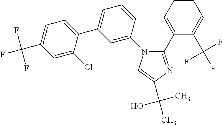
C1(C2=CC=CC=C2C(F)(F)F)=NC(C(O)(C)C)=CN1C1=CC(C2=CC=C(C(F)(F)F)C=C2Cl)=CC=C1
